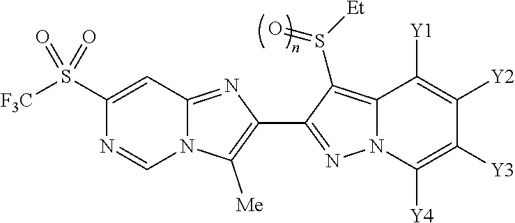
N12C(=NC(C3=NN4C(=C3S([Et])=O)C([Y1])=C([Y2])C([Y3])=C4[Y4])=C1[Me])C=C(S([F3C])(=O)=O)N=C2
